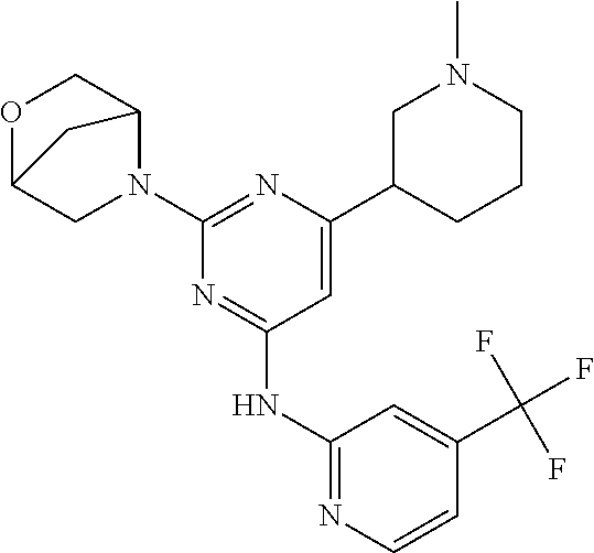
C1(N2C3COC(C2)C3)=NC(C2CCCN(C)C2)=CC(NC2=NC=CC(C(F)(F)F)=C2)=N1
